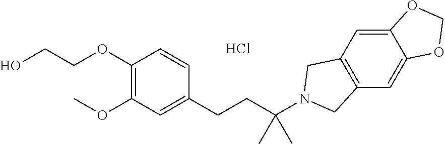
C1(OCCO)=C(OC)C=C(CCC(N2CC3=C(C=C4C(=C3)OCO4)C2)(C)C)C=C1.Cl
